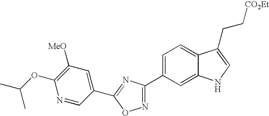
C1=C(C2=NOC(C3=CC([MeO])=C(OC(C)C)N=C3)=N2)C=C2C(=C1)C(CC[CO2Et])=CN2
